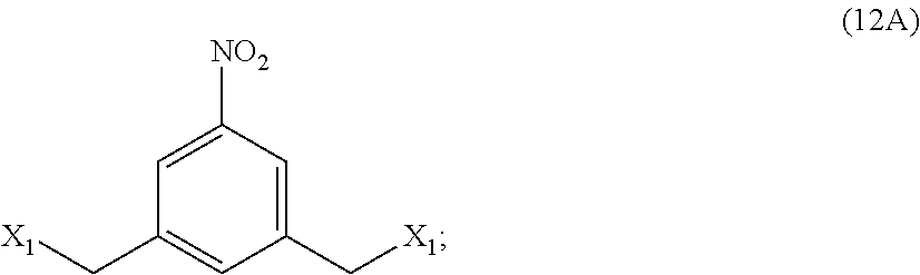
C1(C[X1])=CC(C[X1])=CC([NO2])=C1
